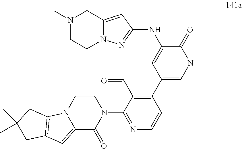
C1(C2=CN(C)C(=O)C(NC3=NN4C(=C3)CN(C)CC4)=C2)=C(C=O)C(N2CCN3C(=CC4=C3CC(C)(C)C4)C2=O)=NC=C1
